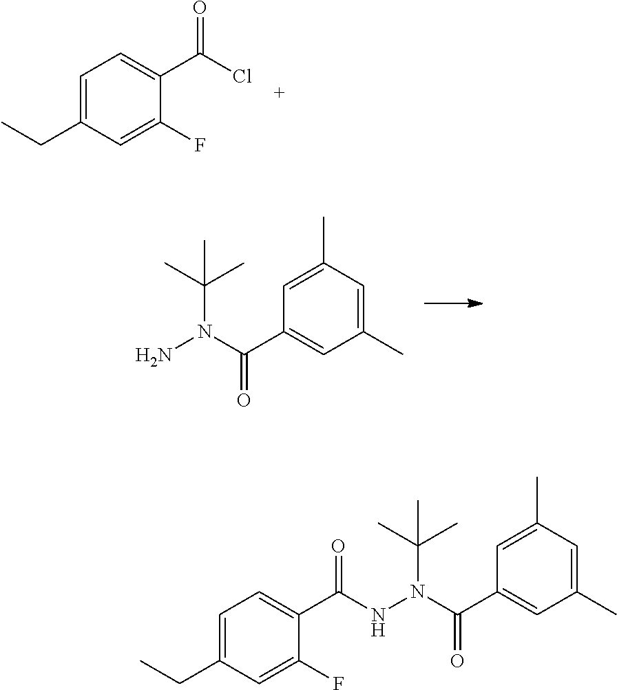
C1=C(CC)C=C(F)C(C(Cl)=O)=C1.C1=C(C)C=C(C)C=C1C(N(N)C(C)(C)C)=O.C1=C(C)C=C(C)C=C1C(N(NC(C1=CC=C(CC)C=C1F)=O)C(C)(C)C)=O
